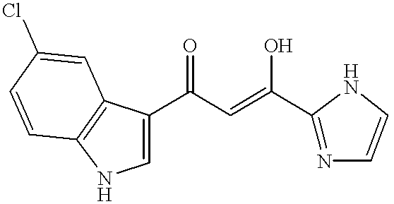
C1=C(C(C=C(C2=NC=CN2)O)=O)C2=C(N1)C=CC(Cl)=C2
